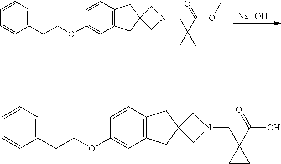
[Na+ OH-].C1(OCCC2=CC=CC=C2)=CC2=C(CC3(C2)CN(CC2(C(OC)=O)CC2)C3)C=C1.C1(OCCC2=CC=CC=C2)=CC2=C(CC3(C2)CN(CC2(C(O)=O)CC2)C3)C=C1
